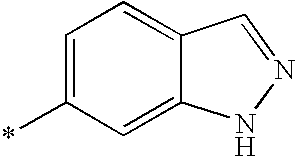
*C1=CC=C2C(=C1)NN=C2
